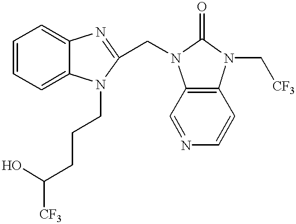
C1=CC=C2C(=C1)N=C(CN1C3=C(N(C[CF3])C1=O)C=CN=C3)N2CCCC([CF3])O
